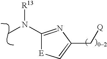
CN([R13])C1=NC(C[Q])=C[E]1
